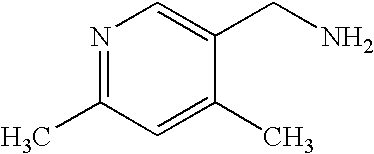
N1=C(C)C=C(C)C(CN)=C1
